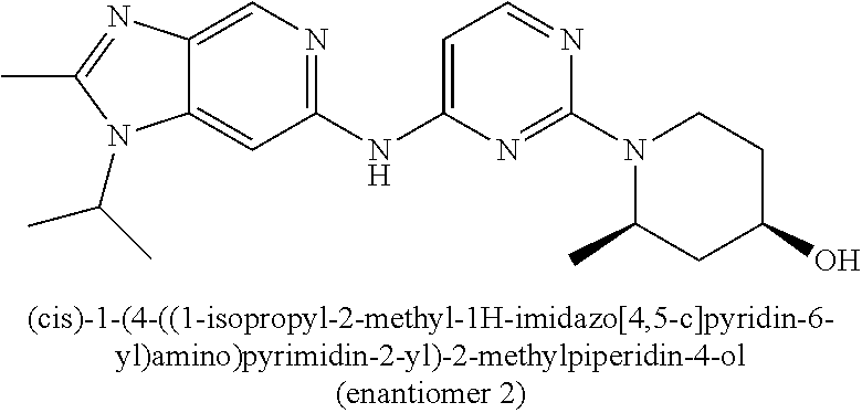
CC1=NC2=CN=C(NC3=CC=NC(N4C(C)CC(O)CC4)=N3)C=C2N1C(C)C
